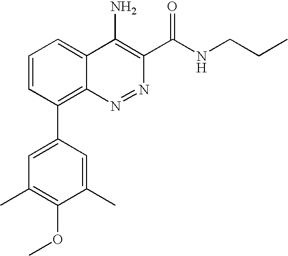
C1(C)=CC(C2=C3C(=CC=C2)C(N)=C(C(NCCC)=O)N=N3)=CC(C)=C1OC
